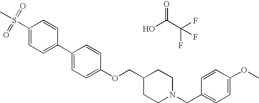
S(C1=CC=C(C2=CC=C(OCC3CCN(CC4=CC=C(OC)C=C4)CC3)C=C2)C=C1)(C)(=O)=O.OC(C(F)(F)F)=O
